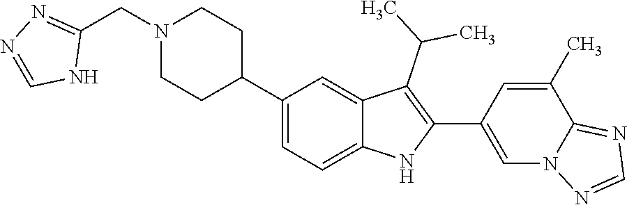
C1(CN2CCC(C3=CC=C4C(=C3)C(C(C)C)=C(C3=CN5C(=NC=N5)C(C)=C3)N4)CC2)=NN=CN1
